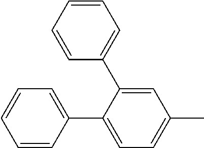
C1=CC(C2=CC=C(C)C=C2C2=CC=CC=C2)=CC=C1
